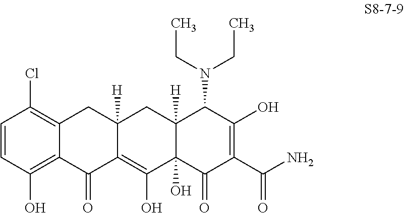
C1=CC(O)=C2C(=C1Cl)CC1([H])C(=C(O)C3(O)C([H])(C1)C(N(CC)CC)C(O)=C(C(N)=O)C3=O)C2=O
